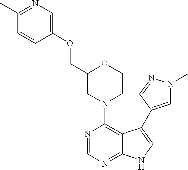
C12=NC=NC(N3CCOC(COC4=CN=C(C)C=C4)C3)=C1C(C1=CN(C)N=C1)=CN2
